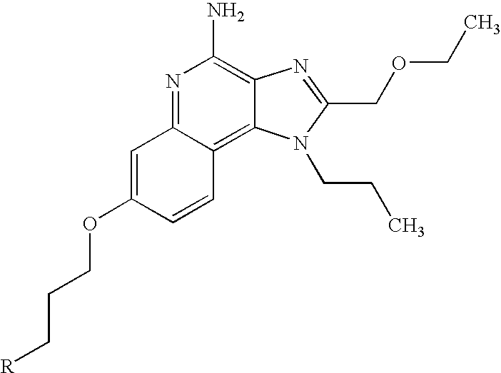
N1=C2C(=C3C(=C1N)N=C(COCC)N3CCC)C=CC(OCCC[R])=C2
